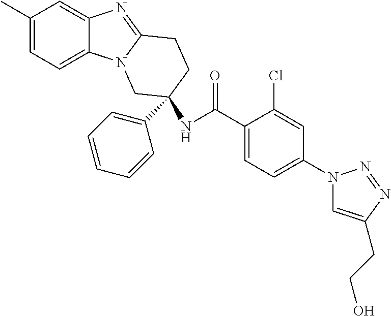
C1(C)=CC=C2C(=C1)N=C1N2CC(C2=CC=CC=C2)(NC(C2=CC=C(N3C=C(CCO)N=N3)C=C2Cl)=O)CC1
